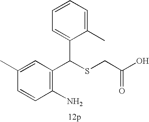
C1=CC(C)=CC(C(SCC(=O)O)C2=CC=CC=C2C)=C1N
